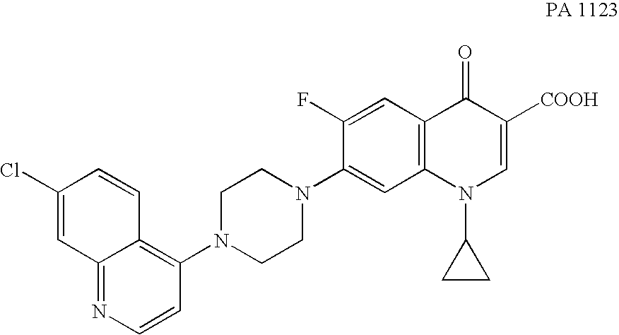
C12=NC=CC(N3CCN(C4=CC5=C(C=C4F)C(=O)C([COOH])=CN5C4CC4)CC3)=C1C=CC(Cl)=C2
